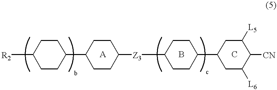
[R2]C1CCC(C2CCC([Z3]C3CCC(C4CC([L6])C([CN])C([L5])C4)CC3)CC2)CC1
